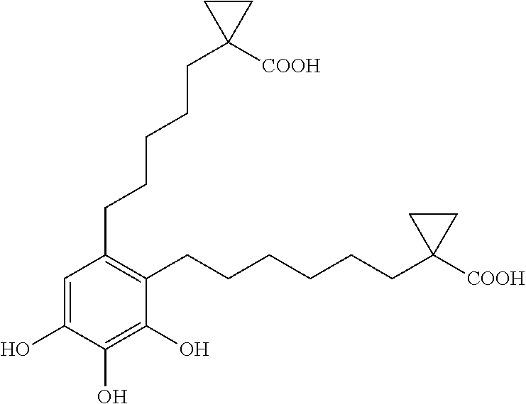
C1=C(O)C(O)=C(O)C(CCCCCCC2([COOH])CC2)=C1CCCCCC1([COOH])CC1
